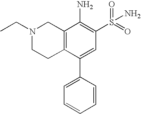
N1(CC)CCC2=C(C1)C(N)=C(S(=O)(=O)N)C=C2C1=CC=CC=C1
